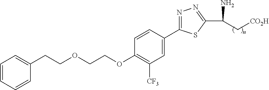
C1(CCOCCOC2=C([CF3])C=C(C3=NN=C(C(N)C[CO2H])S3)C=C2)=CC=CC=C1
